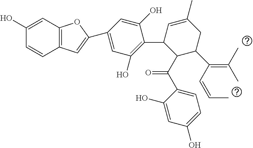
C1(O)=CC2=C(C=C1)C=C(C1=CC(O)=C(C3C(C(C4=CC=C(O)C=C4O)=O)C(C(C=CC)=C(C)C)CC(C)=C3)C(O)=C1)O2
